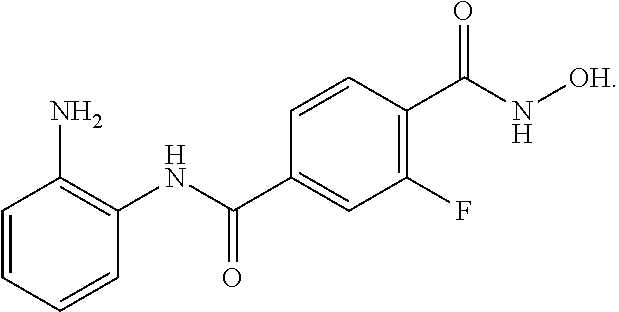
C1=CC=CC(NC(C2=CC(F)=C(C(N[OH])=O)C=C2)=O)=C1N
